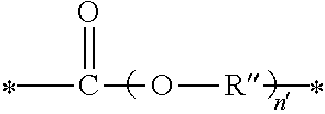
CC(O[R]C)=O
